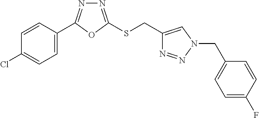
C1=C(C2=NN=C(SCC3=CN(CC4=CC=C(F)C=C4)N=N3)O2)C=CC(Cl)=C1
